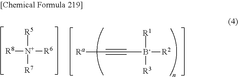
[Ra]C#C[B-]([R1])([R3])[R2].[R8][N+]([R5])([R7])[R6]
